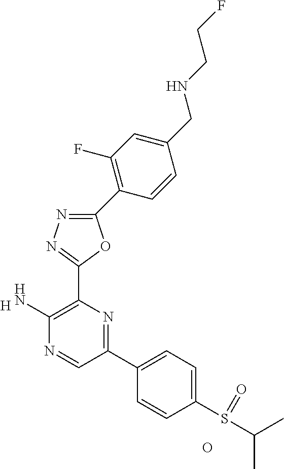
[H].C1(N)=C(C2=NN=C(C3=C(F)C=C(CNCCF)C=C3)O2)N=C(C2=CC=C(S(C(C)C)=O)C=C2)C=N1.O
